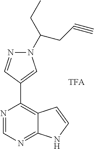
N1=CN=C2C(=C1C1=CN(C(CC)CC#C)N=C1)C=CN2
